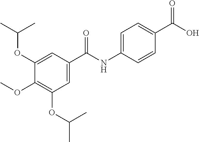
C1(OC(C)C)=CC(C(NC2=CC=C(C(O)=O)C=C2)=O)=CC(OC(C)C)=C1OC
